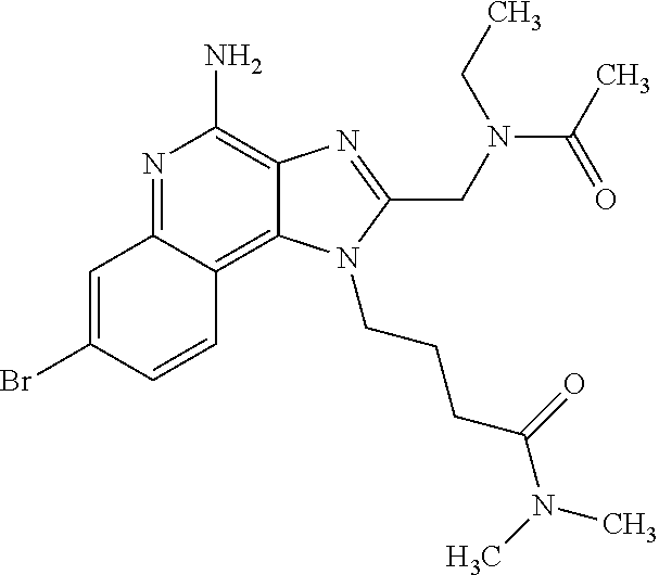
C1=C(Br)C=CC2=C3C(=C(N)N=C12)N=C(CN(C(C)=O)CC)N3CCCC(=O)N(C)C
